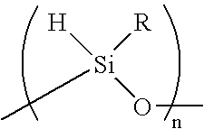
[H][Si]([R])(C)OC
